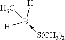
CB([H])([H])-[S(CH3)2]
